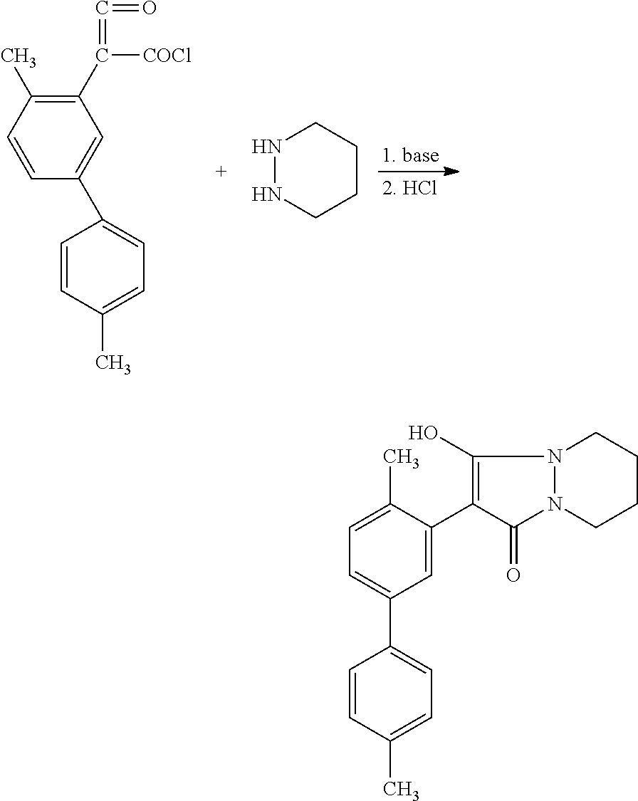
C1=CC(C2=CC=C(C)C=C2)=CC(C([COCl])=C=O)=C1C.N1NCCCC1.C1=C(C)C(C2=C(O)N3N(C2=O)CCCC3)=CC(C2=CC=C(C)C=C2)=C1
